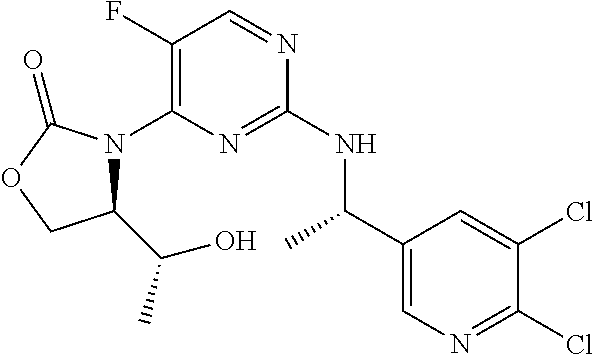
C1(F)=C(N2C(C(C)O)COC2=O)N=C(NC(C2=CN=C(Cl)C(Cl)=C2)C)N=C1
